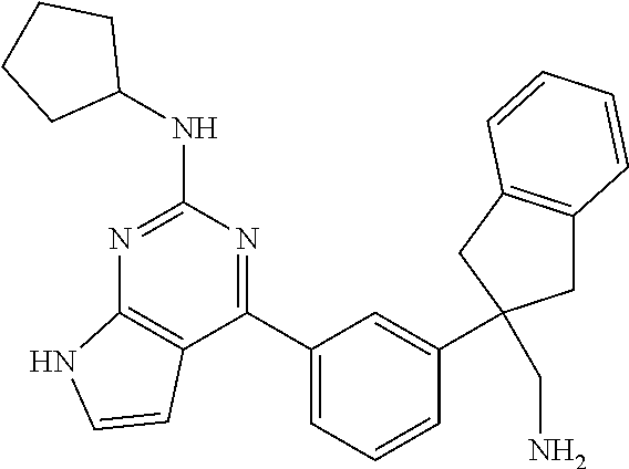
C1(C2=NC(NC3CCCC3)=NC3=C2C=CN3)=CC=CC(C2(CN)CC3=C(C2)C=CC=C3)=C1
